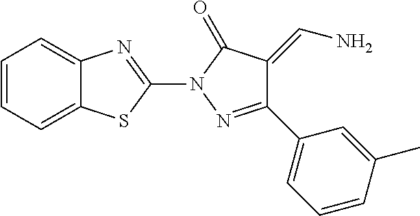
C12=CC=CC=C1SC(N1N=C(C3=CC=CC(C)=C3)C(=CN)C1=O)=N2
